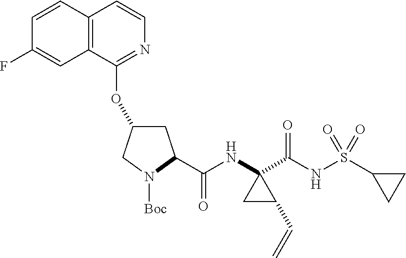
C1C(OC2=NC=CC3=C2C=C(F)C=C3)CN([Boc])C1C(NC1(C(NS(C2CC2)(=O)=O)=O)CC1C=C)=O
